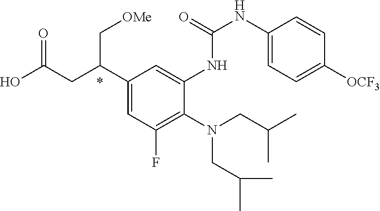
N(CC(C)C)(CC(C)C)C1=C(F)C=C(C(CC(O)=O)C[OMe])C=C1NC(=O)NC1=CC=C([OCF3])C=C1
